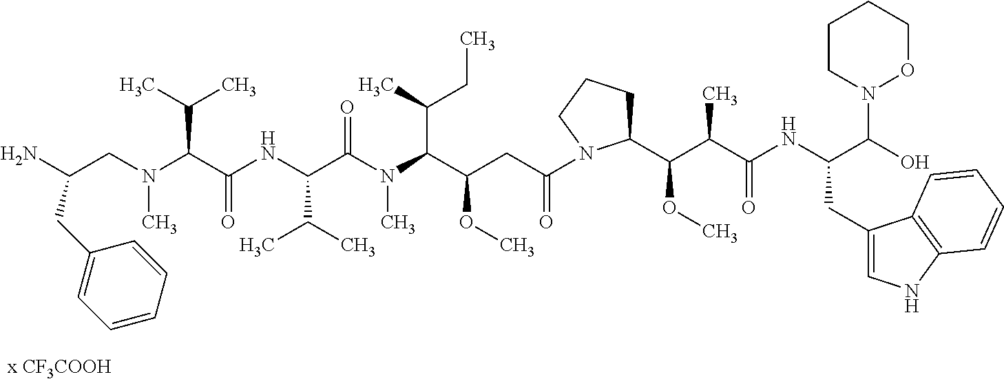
C(CN(C(C(NC(C(N(C(C(CC(=O)N1C(C(C(C(NC(C(O)N2OCCCC2)CC2=CNC3=C2C=CC=C3)=O)C)OC)CCC1)OC)C(C)CC)C)=O)C(C)C)=O)C(C)C)C)(N)CC1=CC=CC=C1
